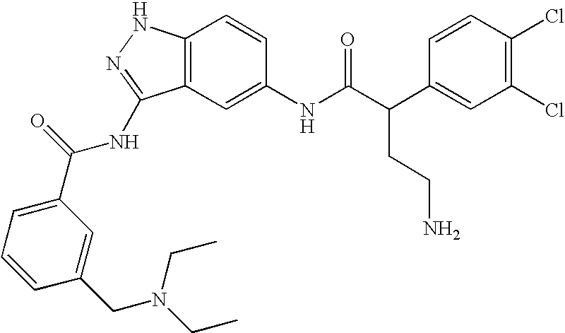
C12=C(C=C(NC(C(C3=CC(Cl)=C(Cl)C=C3)CCN)=O)C=C1)C(NC(C1=CC=CC(CN(CC)CC)=C1)=O)=NN2
